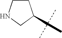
C1NCCC1C(C)(C)C
